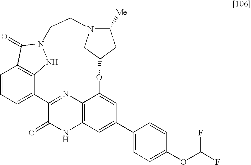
C1=CC=C2C3=C1C(=O)N(N3)CCN1C([Me])CC(OC3=CC(C4=CC=C(OC(F)F)C=C4)=CC4=C3N=C2C(=O)N4)C1
